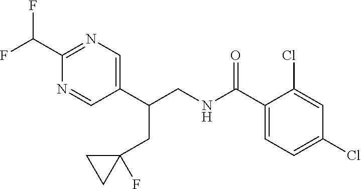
C1(C(CNC(C2=CC=C(Cl)C=C2Cl)=O)CC2(F)CC2)=CN=C(C(F)F)N=C1
